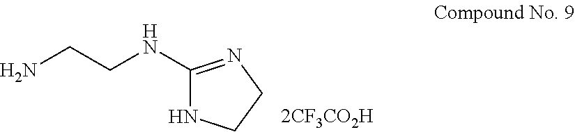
NCCNC1=NCCN1
